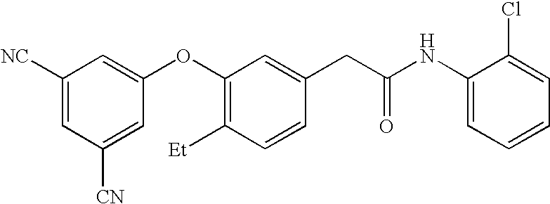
C1([NC])=CC([CN])=CC(OC2=C([Et])C=CC(CC(NC3=CC=CC=C3Cl)=O)=C2)=C1
